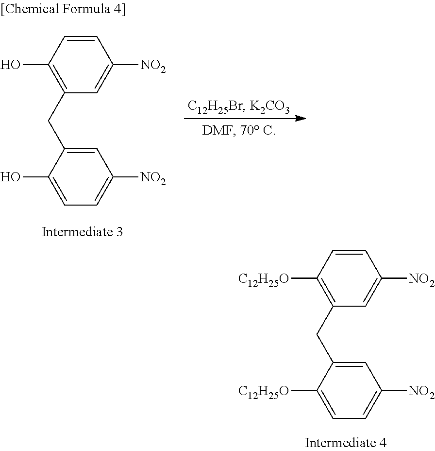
C1(O)=C(CC2=CC([NO2])=CC=C2O)C=C([NO2])C=C1.C1([C12H25O])=C(CC2=CC([NO2])=CC=C2[C12H25O])C=C([NO2])C=C1
